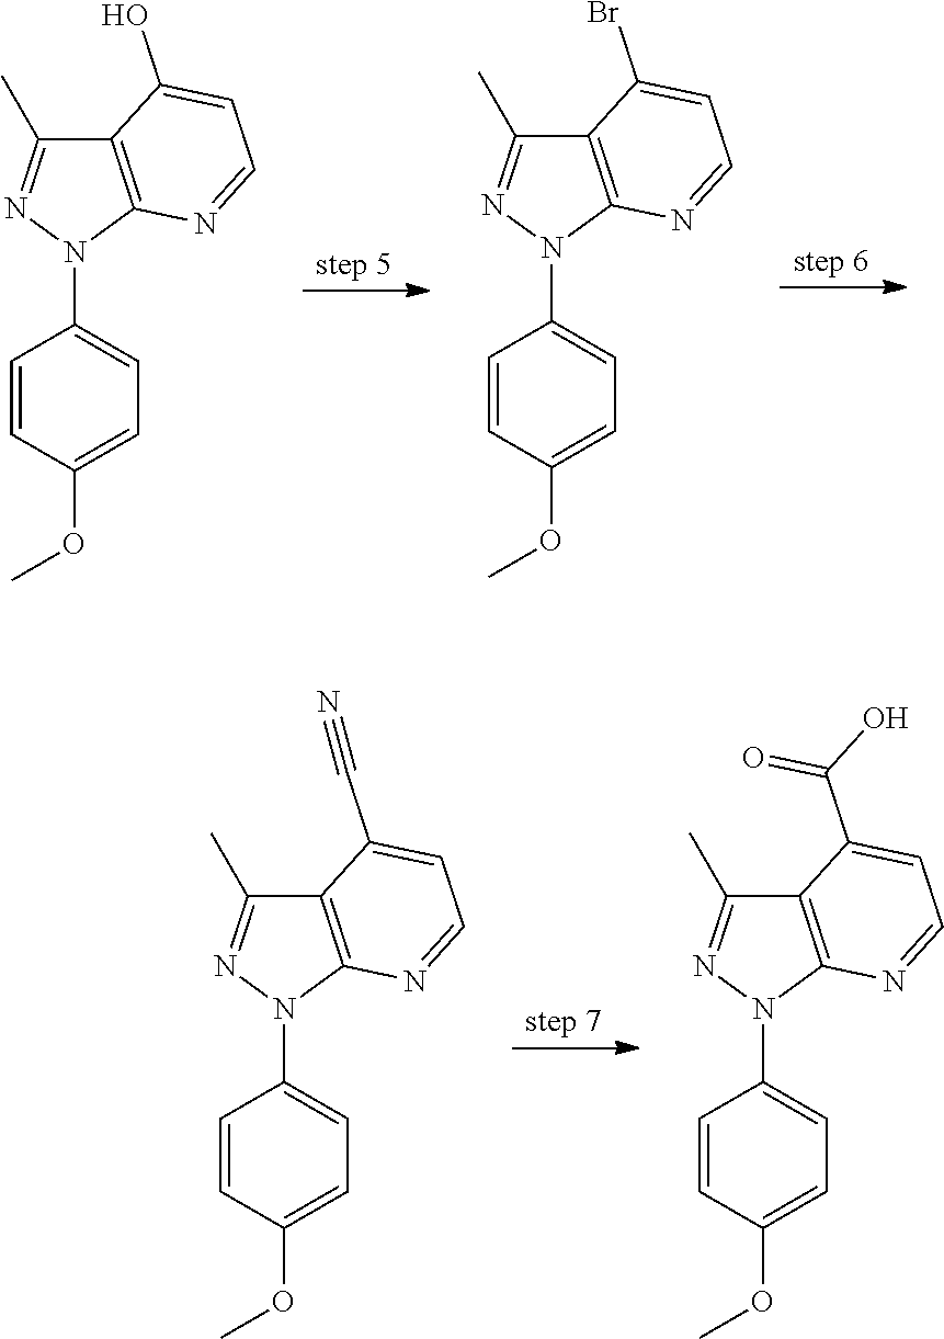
C1=CC(OC)=CC=C1N1C2=C(C(C)=N1)C(O)=CC=N2.C1=CC(OC)=CC=C1N1C2=C(C(C)=N1)C(Br)=CC=N2.C1=CC(OC)=CC=C1N1C2=C(C(C)=N1)C(C#N)=CC=N2.C1=CC(OC)=CC=C1N1C2=C(C(C)=N1)C(C(O)=O)=CC=N2
